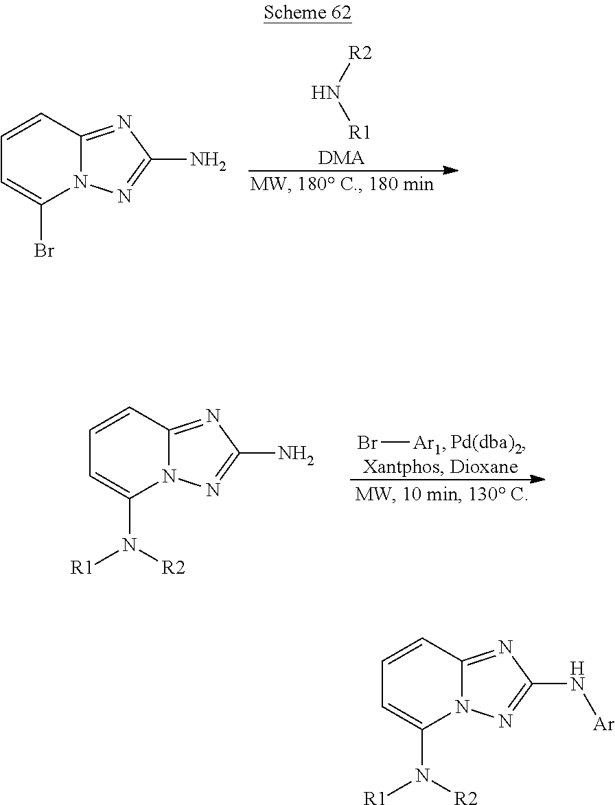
N12C(=NC(N)=N1)C=CC=C2Br.[R2]N[R1].[DMA].N12C(=NC(N)=N1)C=CC=C2N([R2])[R1].Br[Ar1].N12C(=NC(N[Ar])=N1)C=CC=C2N([R2])[R1]
